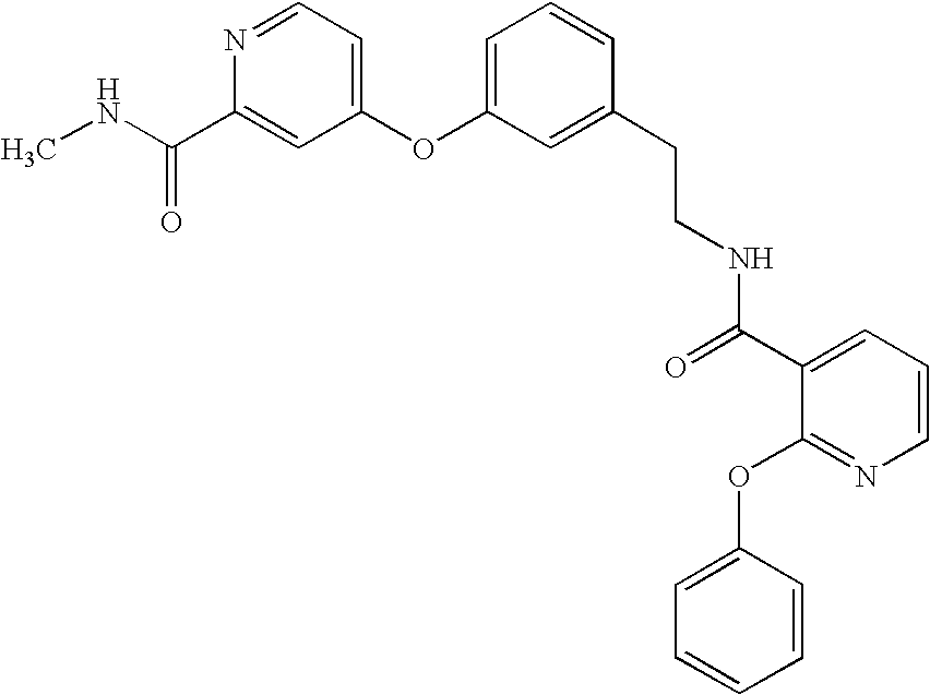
N(C(C1=CC(OC2=CC=CC(CCNC(C3=CC=CN=C3OC3=CC=CC=C3)=O)=C2)=CC=N1)=O)C
